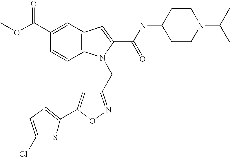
C1(C(=O)OC)=CC2=C(C=C1)N(CC1=NOC(C3=CC=C(Cl)S3)=C1)C(C(NC1CCN(C(C)C)CC1)=O)=C2
